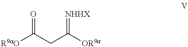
[R9aO]C(CC([OR9a])=[NHHX])=O
